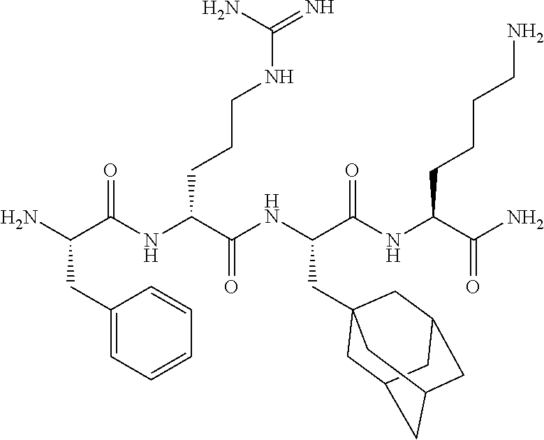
NC(C(NC(C(NC(C(NC(C(N)=O)CCCCN)=O)CC12CC3CC(CC(C1)C3)C2)=O)CCCNC(=N)N)=O)CC1=CC=CC=C1
